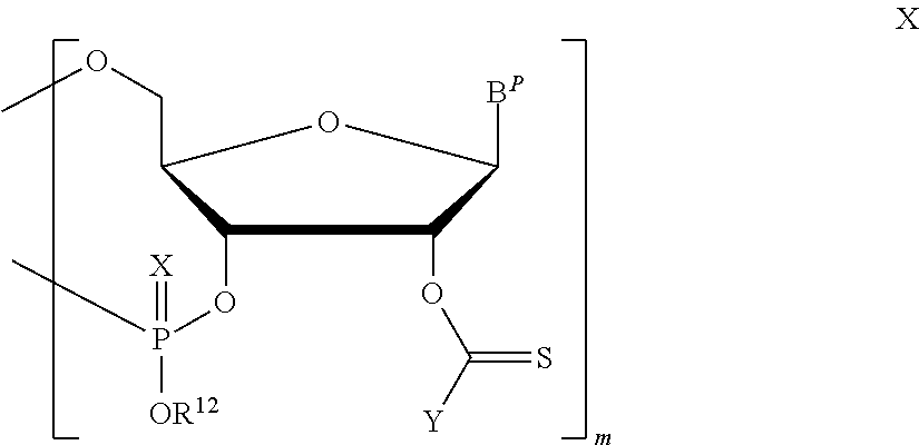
C1(OP(C)(=[X])[OR12])C(COC)OC([BP])C1OC([Y])=S
